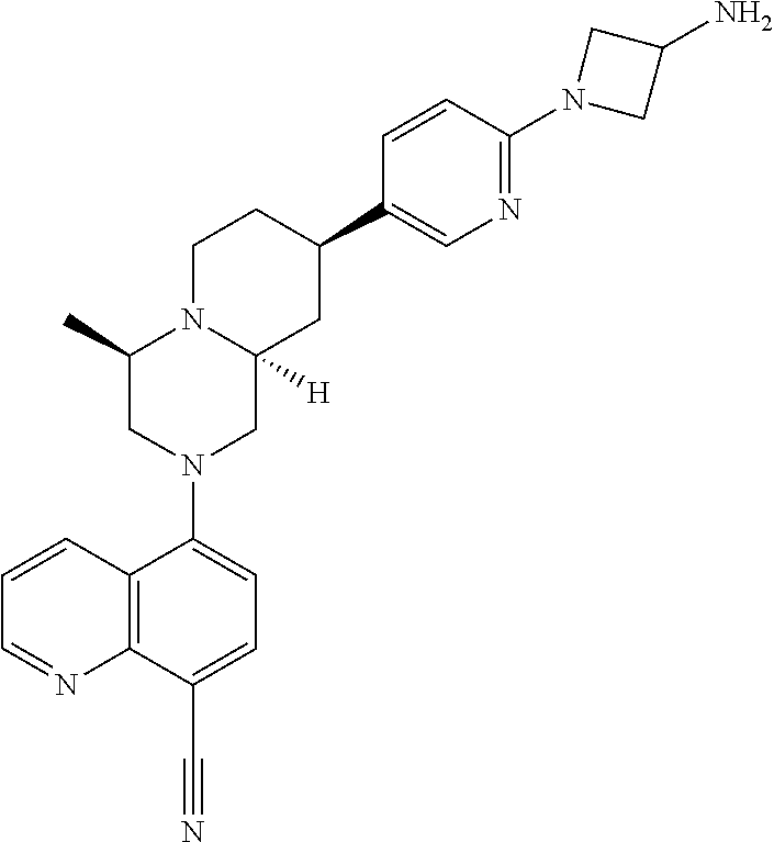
C12=C(C(C#N)=CC=C1N1CC3([H])N(C(C)C1)CCC(C1=CN=C(N4CC(N)C4)C=C1)C3)N=CC=C2
